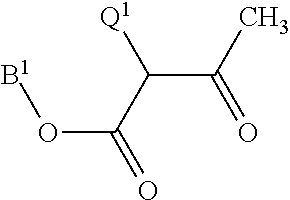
C(C(C(C)=O)[Q1])(=O)O[B1]
